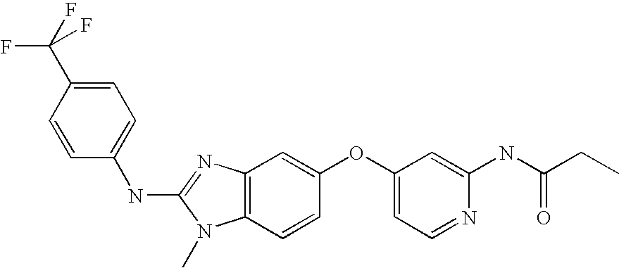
C1=C(C(F)(F)F)C=CC(NC2=NC3=C(N2C)C=CC(OC2=CC=NC(NC(CC)=O)=C2)=C3)=C1
